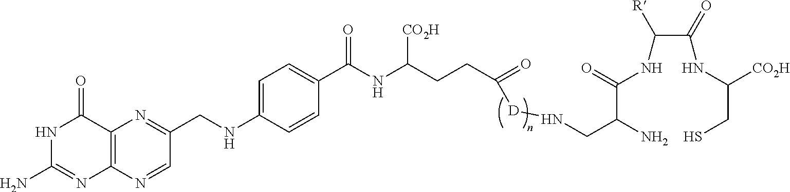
N1C(N)=NC2=C(C1=O)N=C(CNC1=CC=C(C(NC(CCC(=O)[D]NCC(C(NC(C(NC(CS)[CO2H])=O)[R])=O)N)[CO2H])=O)C=C1)C=N2
